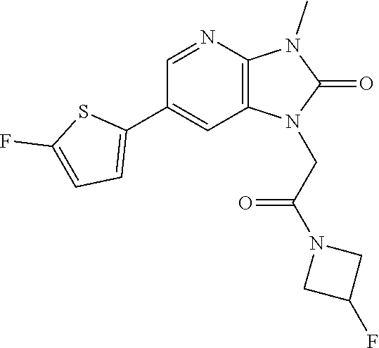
C1(C2=CC=C(F)S2)=CC2=C(N=C1)N(C)C(=O)N2CC(=O)N1CC(F)C1
